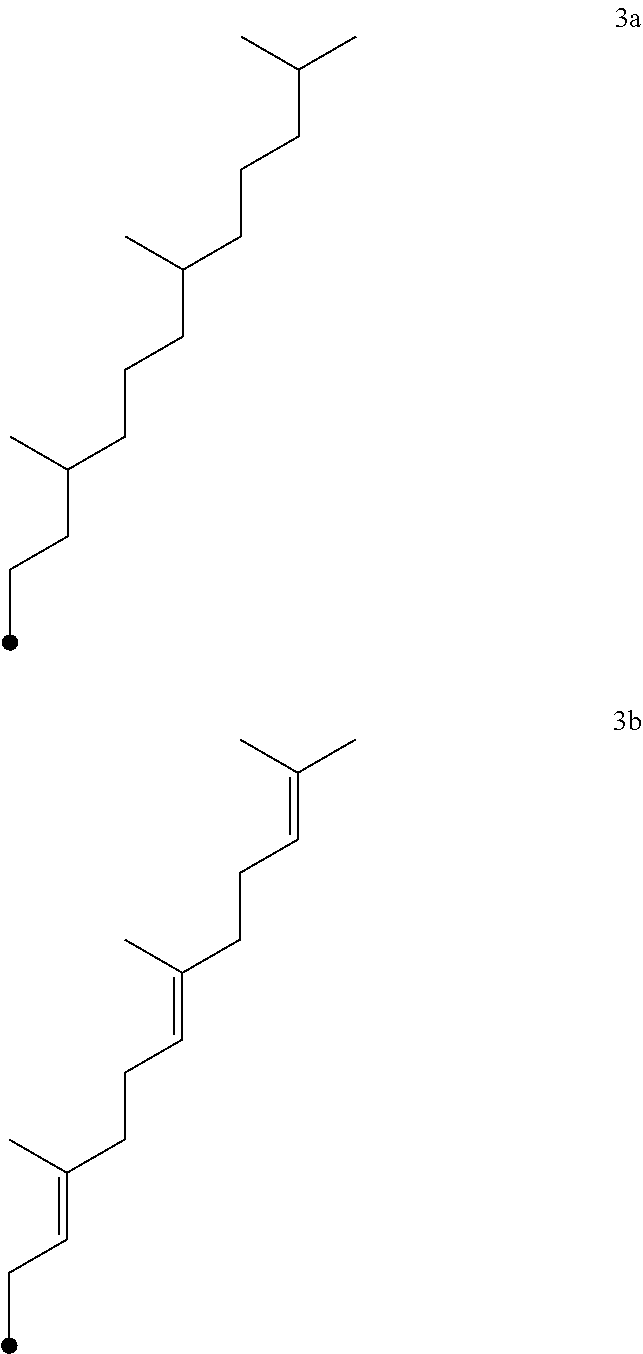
C(CCCC(CCCC(CCC)C)C)(C)C.C(=CCCC(=CCCC(=CCC)C)C)(C)C
